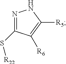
N1=C(S[R22])C([R6])=C([R5])N1
